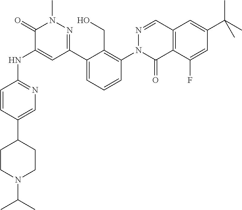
C1(=O)C(NC2=NC=C(C3CCN(C(C)C)CC3)C=C2)=CC(C2=CC=CC(N3N=CC4=C(C3=O)C(F)=CC(C(C)(C)C)=C4)=C2CO)=NN1C
